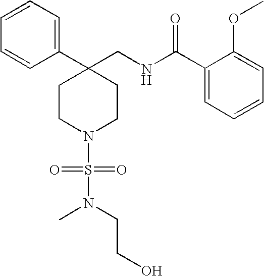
C1(C2(CNC(C3=CC=CC=C3OC)=O)CCN(S(=O)(=O)N(CCO)C)CC2)=CC=CC=C1
